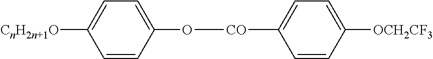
C1=CC(O[CO]C2=CC=C([OCH2CF3])C=C2)=CC=C1[CnH2n+1O]
